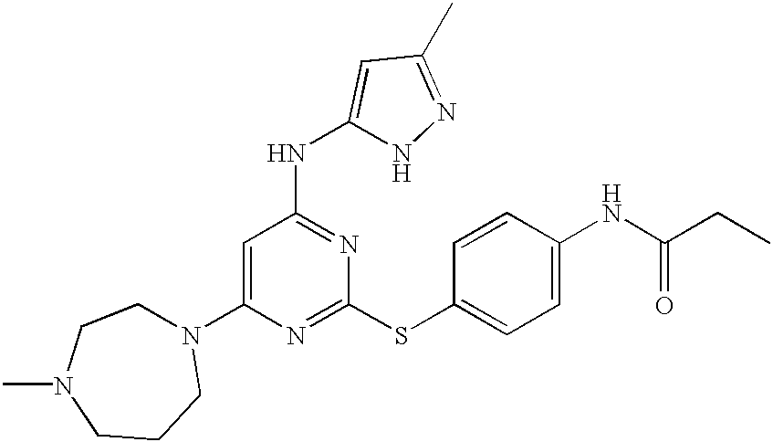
N1(C2=CC(NC3=CC(C)=NN3)=NC(SC3=CC=C(NC(=O)CC)C=C3)=N2)CCN(C)CCC1
